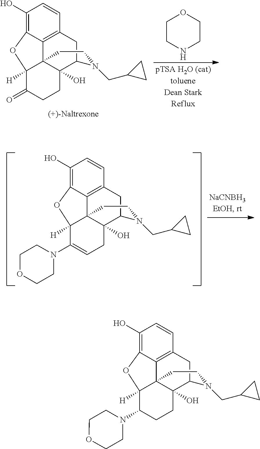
C1(O)=C2C3=C(C=C1)CC1C4(O)C3(C([H])(C(=O)CC4)O2)CCN1CC1CC1.C1CNCCO1.C1(O)=C2C3=C(C=C1)CC1C4(O)C3(C([H])(C(N3CCOCC3)=CC4)O2)CCN1CC1CC1.C1(O)=C2C3=C(C=C1)CC1C4(O)C3(C([H])(C(N3CCOCC3)CC4)O2)CCN1CC1CC1
